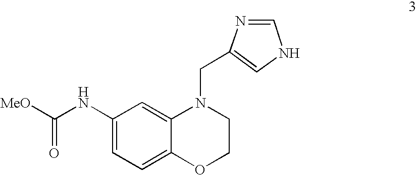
C1(NC([MeO])=O)=CC=C2C(=C1)N(CC1=CNC=N1)CCO2
